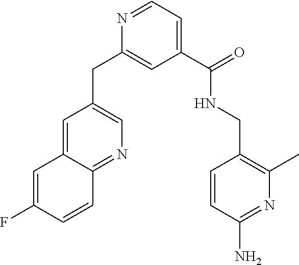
N1=CC=C(C(=O)NCC2=C(C)N=C(N)C=C2)C=C1CC1=CN=C2C(=C1)C=C(F)C=C2
